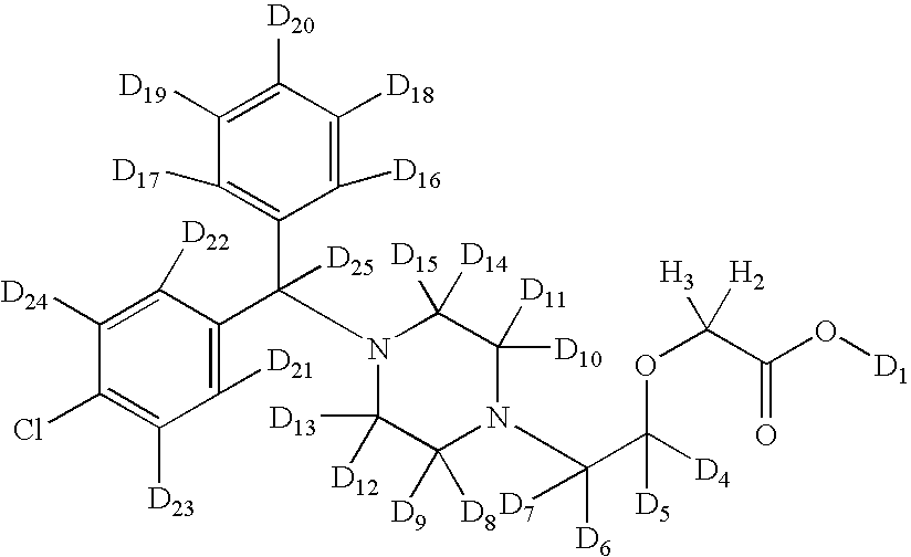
C1([D24])=C([D22])C(C(C2=C([D17])C([D19])=C([D20])C([D18])=C2[D16])([D25])N2C([D13])([D12])C([D9])([D8])N(C(C([D4])(OC([H2])([H3])C(O[D1])=O)[D5])([D6])[D7])C([D10])([D11])C2([D15])[D14])=C([D21])C([D23])=C1Cl
